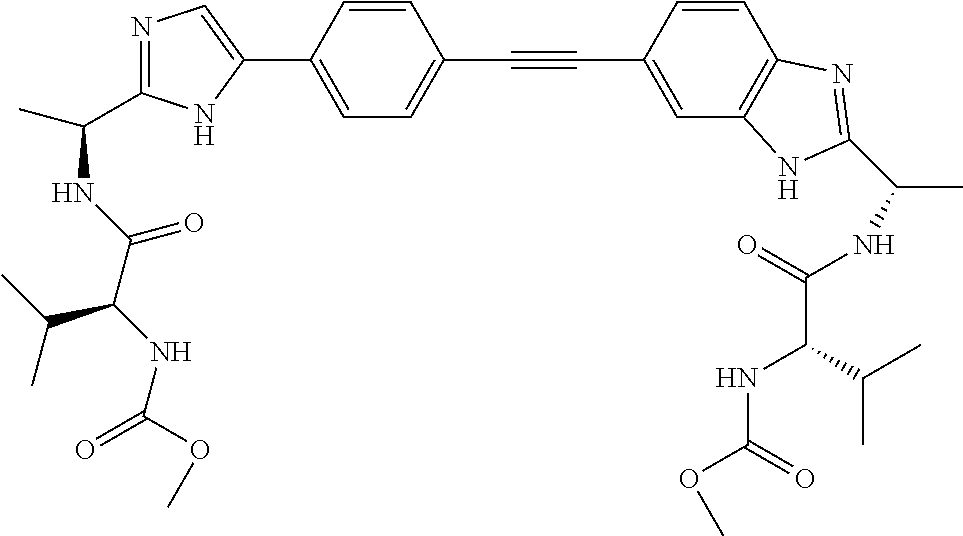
C1=C(C2=CN=C(C(NC(C(NC(=O)OC)C(C)C)=O)C)N2)C=CC(C#CC2=CC3=C(C=C2)N=C(C(C)NC(=O)C(C(C)C)NC(=O)OC)N3)=C1
